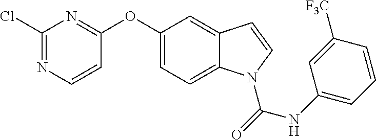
C1(OC2=NC(Cl)=NC=C2)=CC=C2C(=C1)C=CN2C(NC1=CC=CC([F3C])=C1)=O
